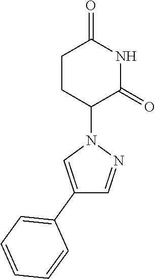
C1CC(N2C=C(C3=CC=CC=C3)C=N2)C(=O)NC1=O
